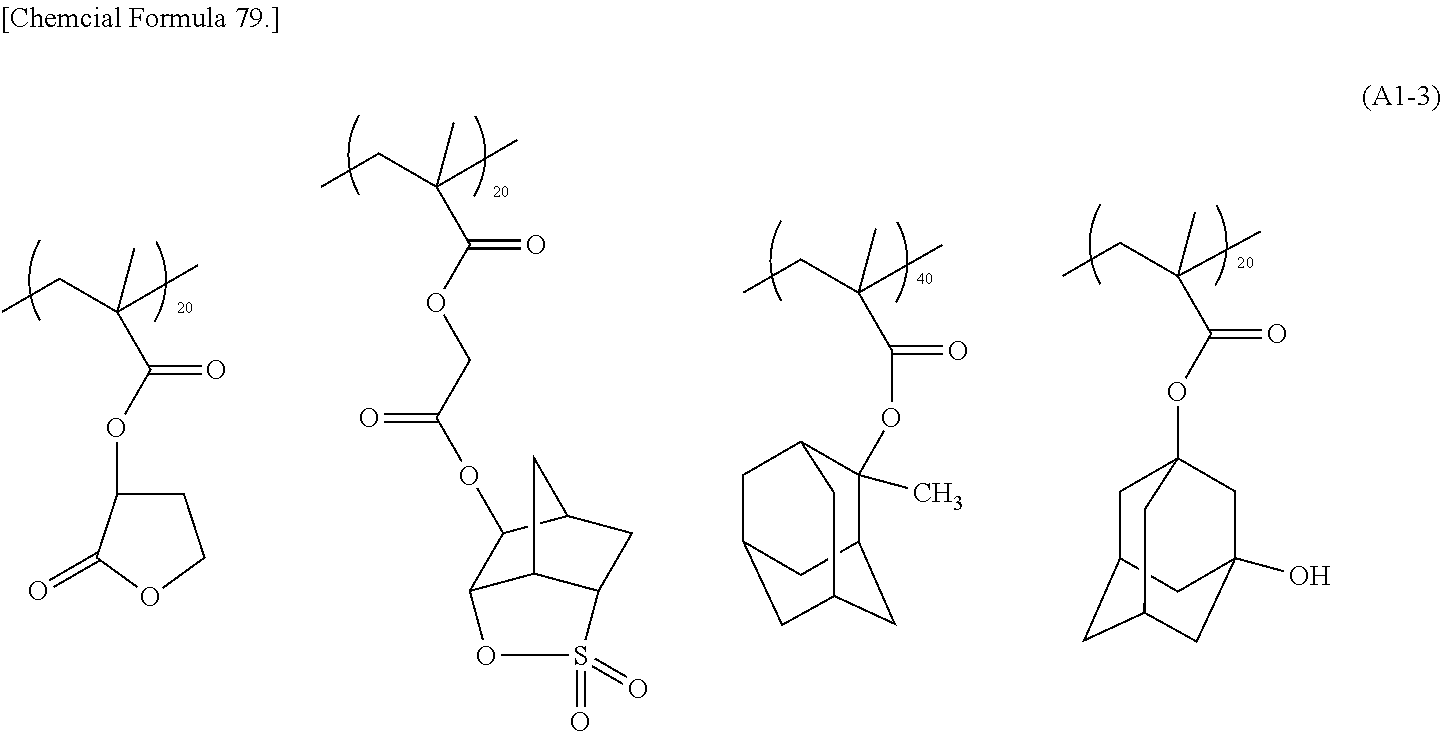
C(C(C)(C)CC)(=O)OC1(C)C2CC3CC(CC1C3)C2.O(C(C(C)(C)CC)=O)C12CC3CC(CC(O)(C1)C3)C2.O(C(C(C)(C)CC)=O)C1CCOC1=O.O(C(C(C)(C)CC)=O)CC(OC1C2C3C(CC1C3)S(=O)(=O)O2)=O
